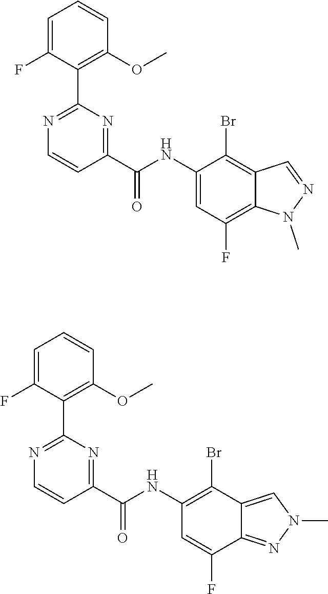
C1=C(F)C(C2=NC=CC(C(NC3=CC(F)=C4C(=C3Br)C=NN4C)=O)=N2)=C(OC)C=C1.C1=C(F)C(C2=NC=CC(C(NC3=C(Br)C4=CN(C)N=C4C(F)=C3)=O)=N2)=C(OC)C=C1
